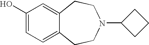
C1(O)=CC=C2C(=C1)CCN(C1CCC1)CC2
